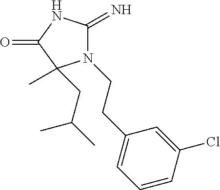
C1(=N)N(CCC2=CC=CC(Cl)=C2)C(C)(CC(C)C)C(=O)N1
